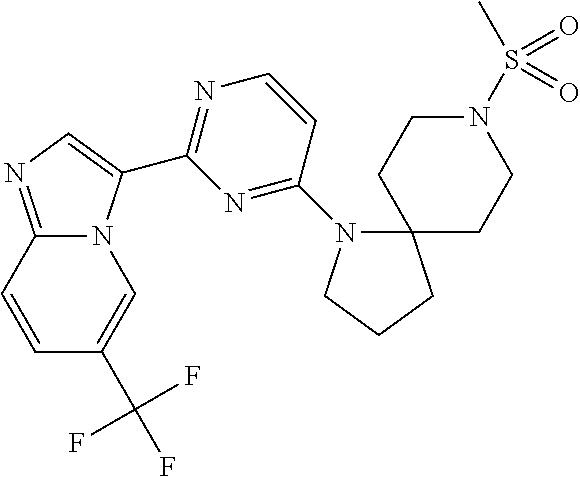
C12=NC=C(C3=NC=CC(N4C5(CCC4)CCN(S(C)(=O)=O)CC5)=N3)N1C=C(C(F)(F)F)C=C2
